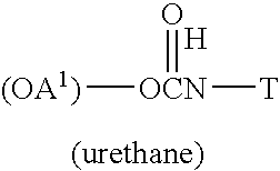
[(OA1)][OCN]([T])=O.[H]
